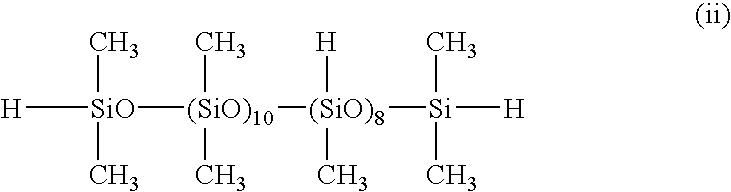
[H][SiO](C)(C)[(SiO)10](C)(C)[(SiO)8]([Si](C)(C)[H])([H])C
